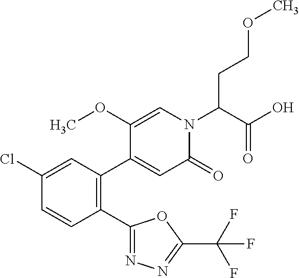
C1(Cl)=CC(C2=CC(=O)N(C(C(O)=O)CCOC)C=C2OC)=C(C2=NN=C(C(F)(F)F)O2)C=C1
